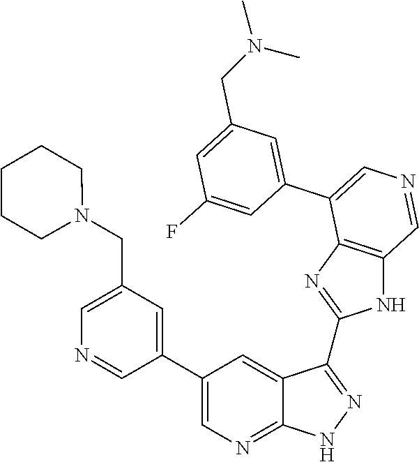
C1=C(CN2CCCCC2)C=C(C2=CN=C3C(=C2)C(C2=NC4=C(N2)C=NC=C4C2=CC(CN(C)C)=CC(F)=C2)=NN3)C=N1
